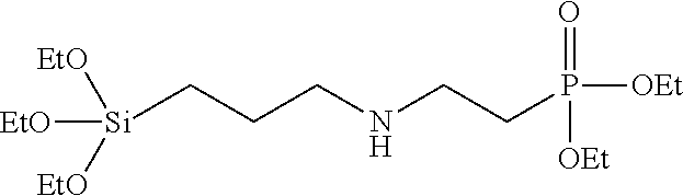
[Si](CCCNCCP([OEt])(=O)[OEt])([EtO])([EtO])[EtO]
